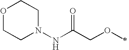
O1CCN(NC(COC)=O)CC1
